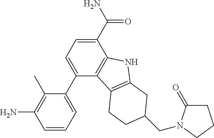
C1=CC=C(C2=CC=C(C(=O)N)C3=C2C2=C(N3)CC(CN3C(=O)CCC3)CC2)C(C)=C1N
